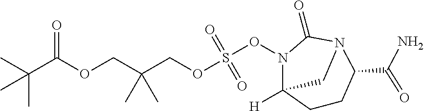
CC(C(OCC(COS(ON1C(=O)N2C(C(=O)N)CCC1([H])C2)(=O)=O)(C)C)=O)(C)C
